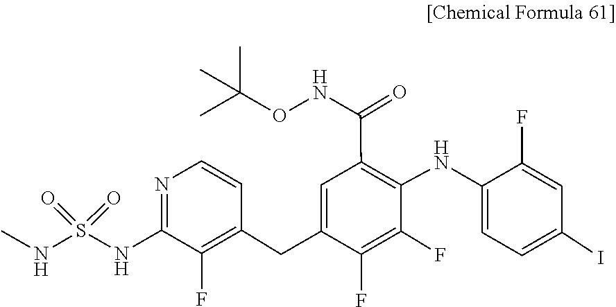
O=S(=O)(NC)NC1=NC=CC(CC2=CC(C(NOC(C)(C)C)=O)=C(NC3=CC=C(I)C=C3F)C(F)=C2F)=C1F
